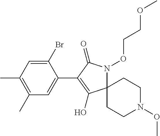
C1(Br)=CC(C)=C(C)C=C1C1=C(O)C2(N(OCCOC)C1=O)CCN(OC)CC2
